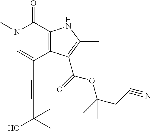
C(C1=CN(C)C(=O)C2=C1C(C(=O)OC(CC#N)(C)C)=C(C)N2)#CC(O)(C)C
